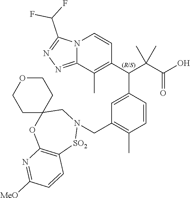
C1=CC(C(C(C(O)=O)(C)C)C2=C(C)C3=NN=C(C(F)F)N3C=C2)=CC(CN2[SO2]C3=C(OC4(C2)CCOCC4)N=C([MeO])C=C3)=C1C
